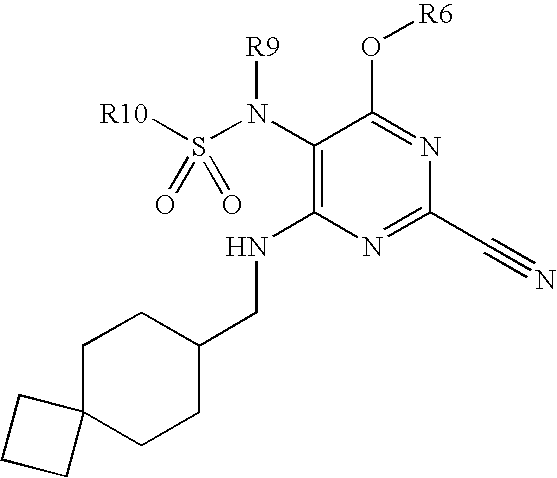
C1(N(S([R10])(=O)=O)[R9])=C(NCC2CCC3(CC2)CCC3)N=C(C#N)N=C1O[R6]
